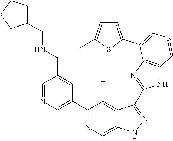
C1(C2=CN=CC(CNCC3CCCC3)=C2)=NC=C2C(=C1F)C(C1=NC3=C(N1)C=NC=C3C1=CC=C(C)S1)=NN2
